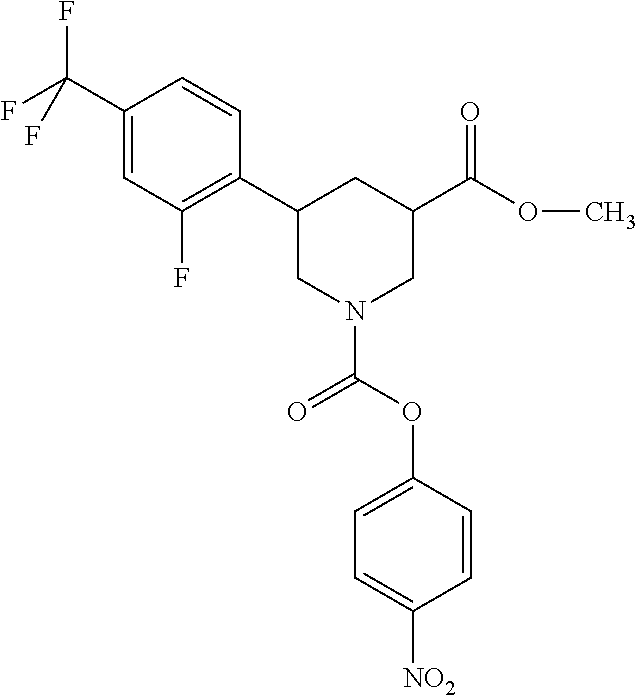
C1(C2CN(C(OC3=CC=C([NO2])C=C3)=O)CC(C(=O)OC)C2)=C(F)C=C(C(F)(F)F)C=C1
